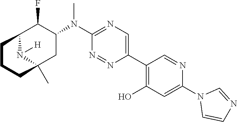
C12C(F)C(N(C3=NC=C(C4=C(O)C=C(N5C=CN=C5)N=C4)N=N3)C)CC(C)(N1[H])CCC2
